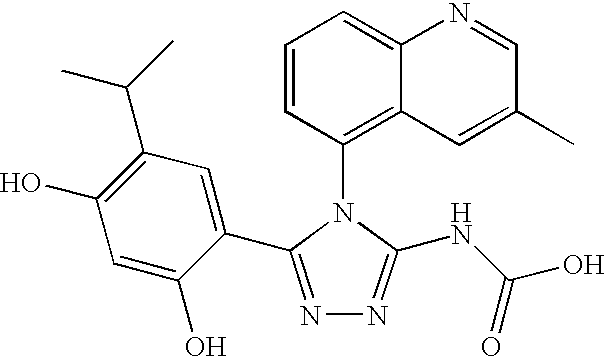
C1=CC(N2C(NC(O)=O)=NN=C2C2=CC(C(C)C)=C(O)C=C2O)=C2C(=C1)N=CC(C)=C2
